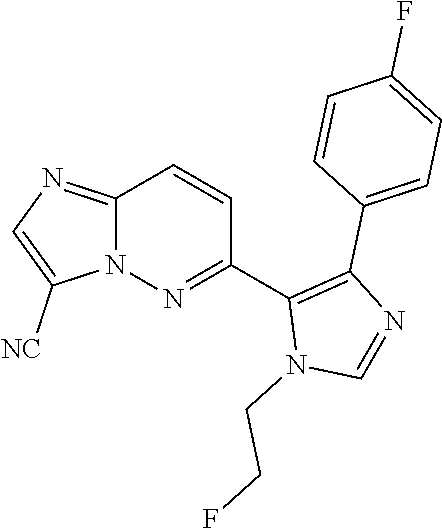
C12=NC=C([NC])N1N=C(C1=C(C3=CC=C(F)C=C3)N=CN1CCF)C=C2
